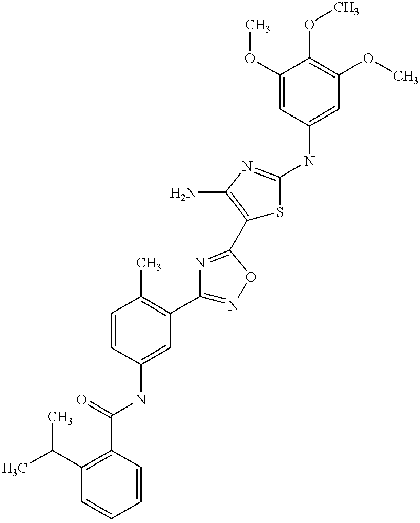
C1(C(=O)NC2=CC(C3=NOC(C4=C(N)N=C(NC5=CC(OC)=C(OC)C(OC)=C5)S4)=N3)=C(C)C=C2)=C(C(C)C)C=CC=C1
